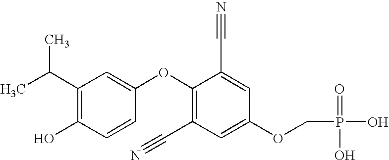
CC(C1=C(O)C=CC(OC2=C(C#N)C=C(OCP(=O)(O)O)C=C2C#N)=C1)C
